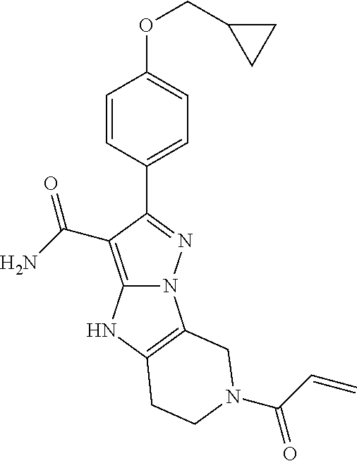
C1=CC(C2=NN3C(=C2C(=O)N)NC2=C3CN(C(C=C)=O)CC2)=CC=C1OCC1CC1
